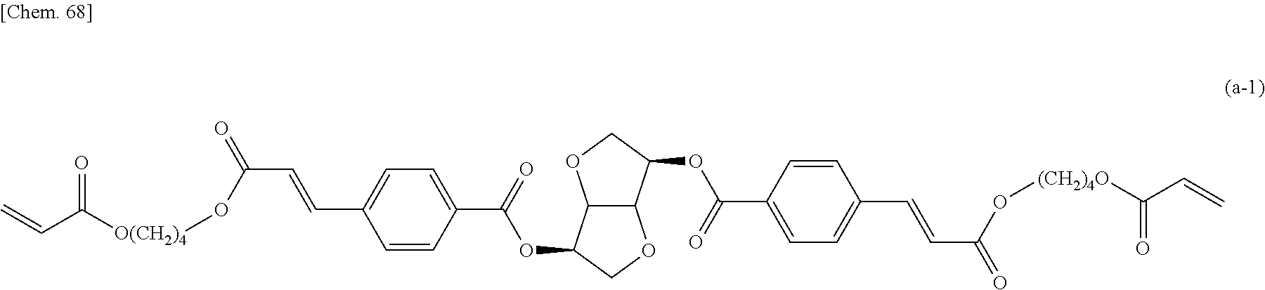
C12C(C(OC(C3=CC=C(C=CC(=O)O[(CH2)4O]C(C=C)=O)C=C3)=O)CO1)OCC2OC(C1=CC=C(C=CC(=O)O[O(CH2)4]C(C=C)=O)C=C1)=O
